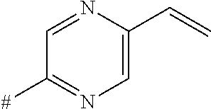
C1=NC(C=C)=CN=C1[#]
